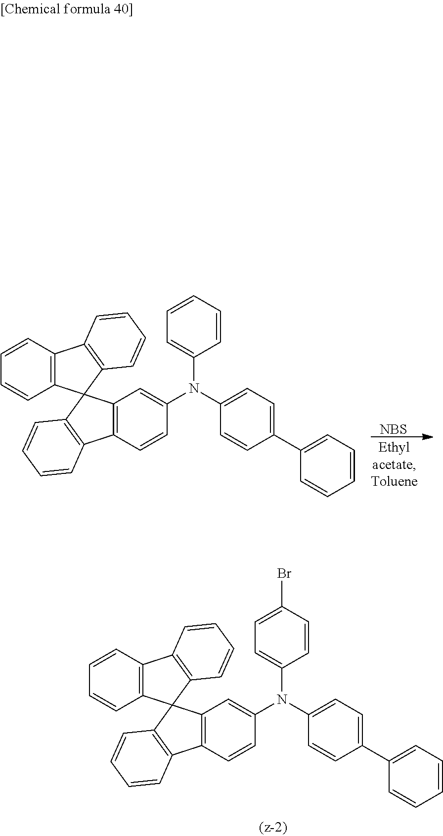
[NBS].C12=C(C3(C4=C1C=CC=C4)C1=C(C4=C3C=C(N(C3=CC=C(C5=CC=CC=C5)C=C3)C3=CC=CC=C3)C=C4)C=CC=C1)C=CC=C2.C12=C(C3(C4=C1C=CC=C4)C1=C(C4=C3C=C(N(C3=CC=C(C5=CC=CC=C5)C=C3)C3=CC=C(Br)C=C3)C=C4)C=CC=C1)C=CC=C2
